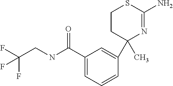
C1CC(C)(C2=CC(C(NCC(F)(F)F)=O)=CC=C2)N=C(N)S1
